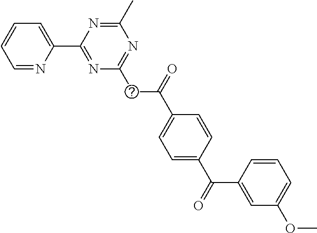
C1=NC(C2=NC(CC(C3=CC=C(C(C4=CC(OC)=CC=C4)=O)C=C3)=O)=NC(C)=N2)=CC=C1
